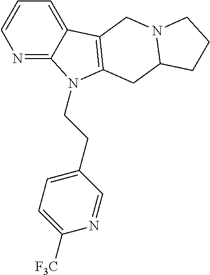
N1=C2C(=CC=C1)C1=C(N2CCC2=CC=C([F3C])N=C2)CC2N(C1)CCC2
